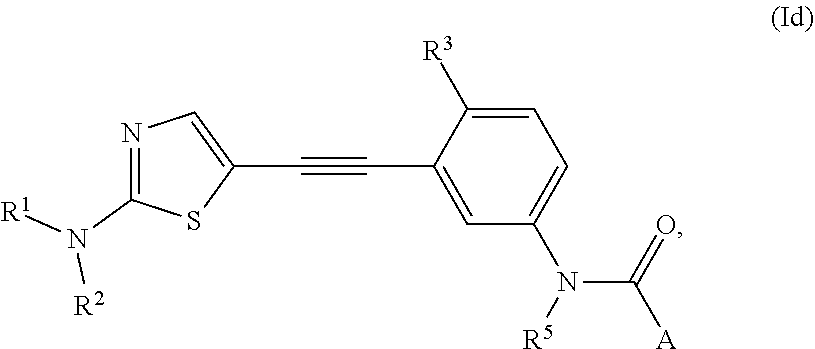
N1=C(N([R1])[R2])SC(C#CC2=CC(N(C(=O)[A])[R5])=CC=C2[R3])=C1
